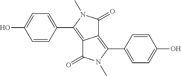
C12=C(C3=CC=C(O)C=C3)N(C)C(=O)C1=C(C1=CC=C(O)C=C1)N(C)C2=O
